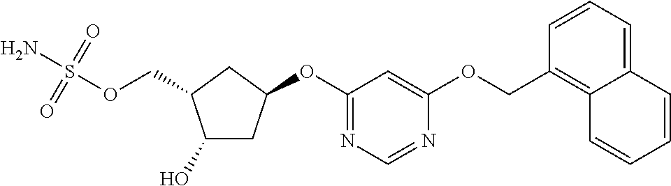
C1(O)CC(OC2=NC=NC(OCC3=C4C(=CC=C3)C=CC=C4)=C2)CC1COS(N)(=O)=O
